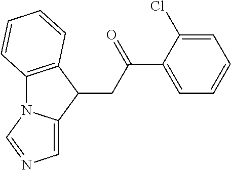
C12=C(C(CC(C3=CC=CC=C3Cl)=O)C3=CN=CN13)C=CC=C2
